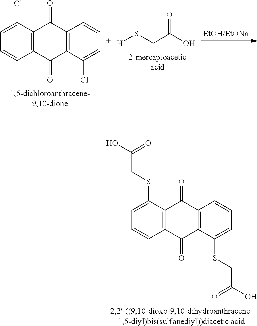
C12=C(C(Cl)=CC=C1)C(=O)C1=C(C2=O)C(Cl)=CC=C1.O=C(O)CS[H].C12=C(C(SCC(O)=O)=CC=C1)C(=O)C1=C(C2=O)C(SCC(O)=O)=CC=C1
